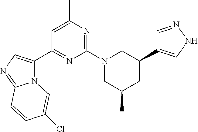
C1=NNC=C1C1CN(C2=NC(C)=CC(C3=CN=C4N3C=C(Cl)C=C4)=N2)CC(C)C1
